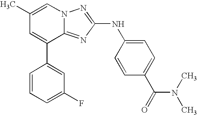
C1(C)=CN2C(=NC(NC3=CC=C(C(=O)N(C)C)C=C3)=N2)C(C2=CC(F)=CC=C2)=C1
